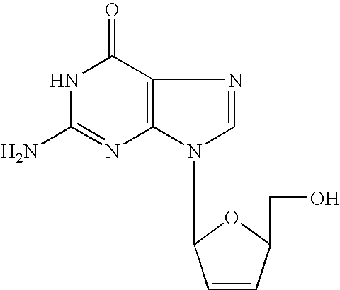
C12=C(C(=O)NC(N)=N1)N=CN2C1C=CC(CO)O1
